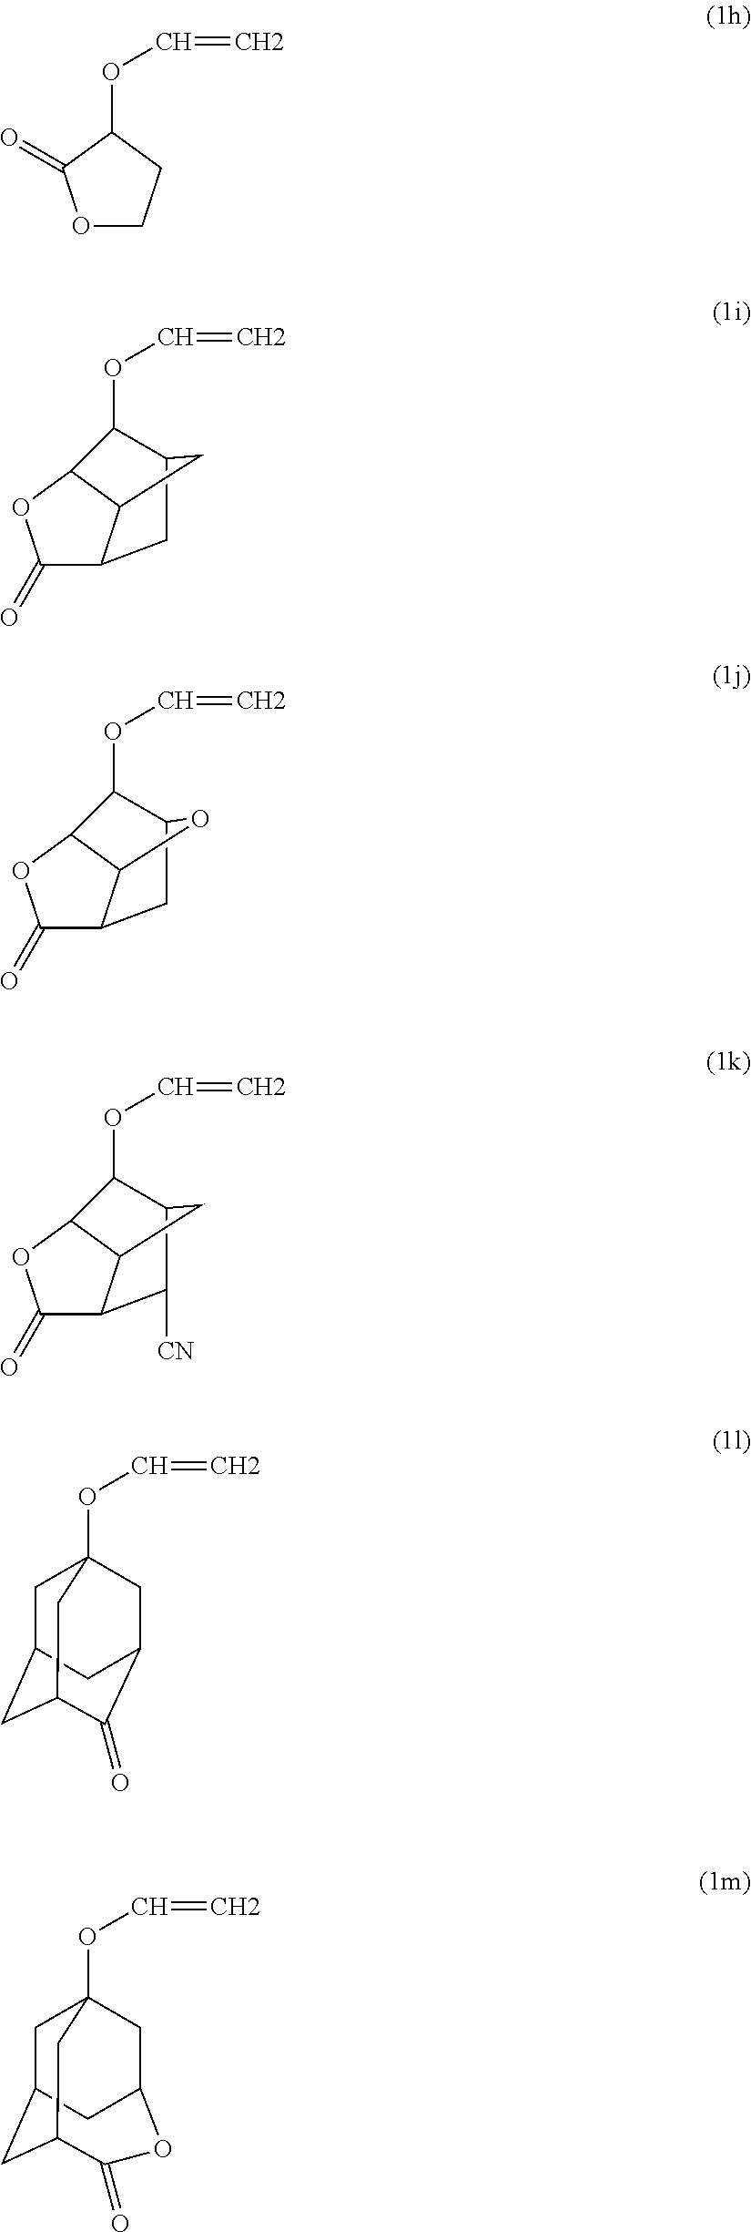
O1CCC(OC=C)C1=O.C1(=O)C2C3C(O1)C(OC=C)C(C2)C3.C1(=O)C2C3C(O1)C(OC=C)C(C2)O3.C1(=O)C2C3C(O1)C(OC=C)C(C2[CN])C3.C1C2CC3C(=O)C(CC1(OC=C)C3)C2.C1C2CC3C(=O)OC(CC1(OC=C)C3)C2
